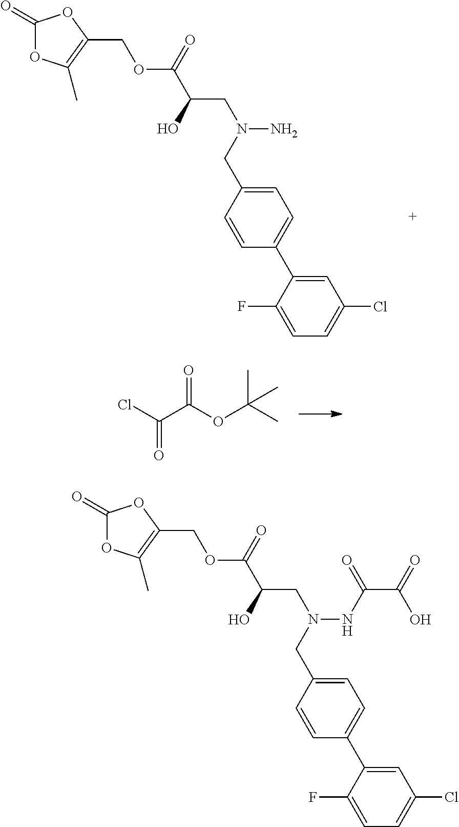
C1(=O)OC(C)=C(COC(C(O)CN(N)CC2=CC=C(C3=CC(Cl)=CC=C3F)C=C2)=O)O1.O=C(Cl)C(OC(C)(C)C)=O.C1(=O)OC(C)=C(COC(C(O)CN(NC(C(=O)O)=O)CC2=CC=C(C3=CC(Cl)=CC=C3F)C=C2)=O)O1
